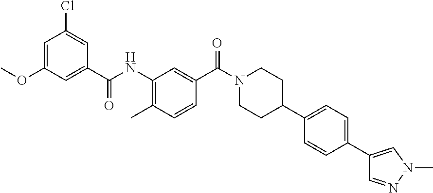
CC1=C(NC(C2=CC(OC)=CC(Cl)=C2)=O)C=C(C(N2CCC(C3=CC=C(C4=CN(C)N=C4)C=C3)CC2)=O)C=C1
